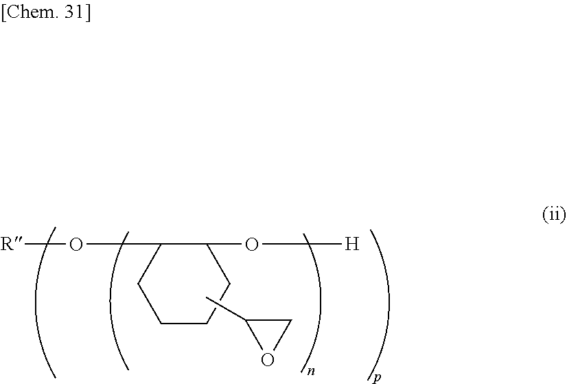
C1(O[H])C(O[R])CCCC1.CC1CO1
